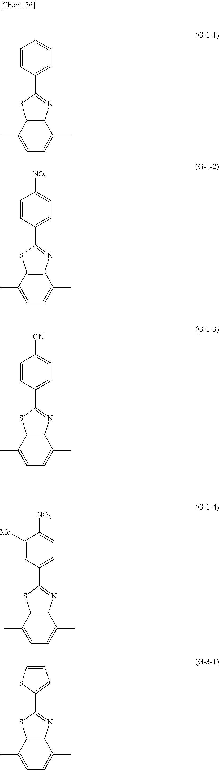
C1(C)=CC=C(C)C2=C1SC(C1=CC=CC=C1)=N2.C1(C)=CC=C(C)C2=C1SC(C1=CC=C([NO2])C=C1)=N2.C1(C)=CC=C(C)C2=C1SC(C1=CC=C([CN])C=C1)=N2.C1(C)=CC=C(C)C2=C1SC(C1=CC=C([NO2])C([Me])=C1)=N2.C1(C)=CC=C(C)C2=C1SC(C1=CC=CS1)=N2
